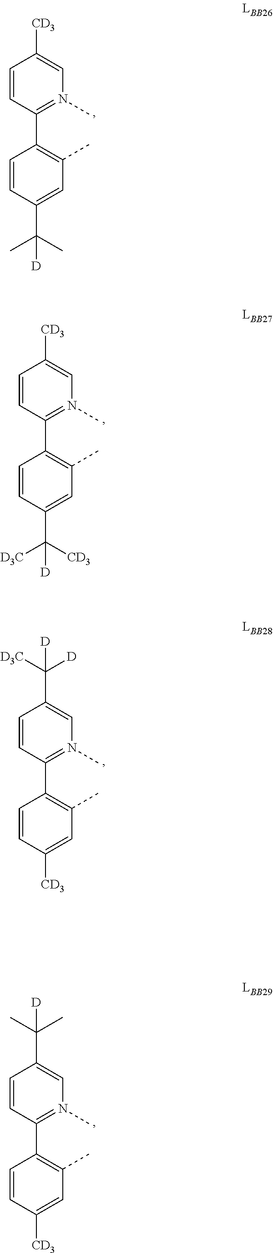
C1=CC(C2=C(C)C=C(C(C)(C)[D])C=C2)=N(C)C=C1[CD3].C1=CC(C2=C(C)C=C(C([D3C])([CD3])[D])C=C2)=N(C)C=C1[CD3].C1=CC(C2=C(C)C=C([CD3])C=C2)=N(C)C=C1C([D3C])([D])[D].C1=CC(C2=C(C)C=C([CD3])C=C2)=N(C)C=C1C(C)(C)[D]
